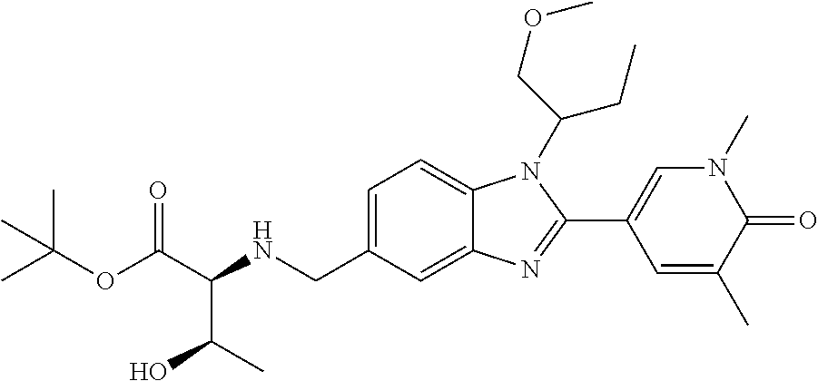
C1=C(CNC(C(OC(C)(C)C)=O)C(O)C)C=C2C(=C1)N(C(CC)COC)C(C1=CN(C)C(=O)C(C)=C1)=N2
